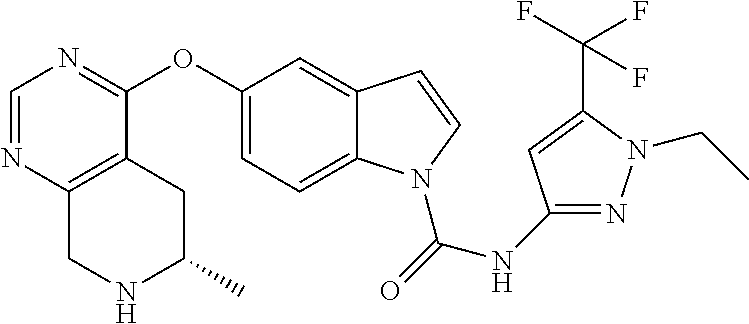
O(C1=CC=C2C(=C1)C=CN2C(=O)NC1=NN(CC)C(C(F)(F)F)=C1)C1=NC=NC2=C1CC(C)NC2
